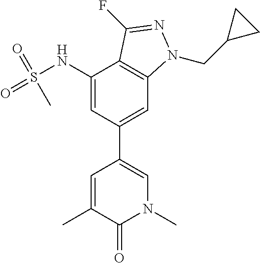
C1(NS(=O)(=O)C)=CC(C2=CN(C)C(=O)C(C)=C2)=CC2=C1C(F)=NN2CC1CC1
